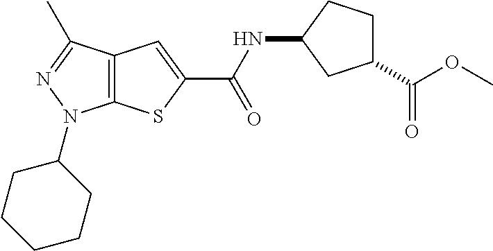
C12=C(C(C)=NN1C1CCCCC1)C=C(C(NC1CCC(C(OC)=O)C1)=O)S2
